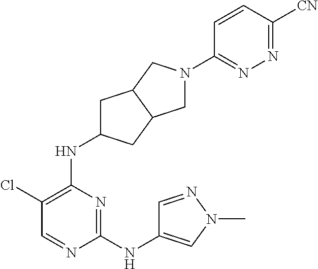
C1C(NC2=C(Cl)C=NC(NC3=CN(C)N=C3)=N2)CC2C1CN(C1=NN=C([CN])C=C1)C2
